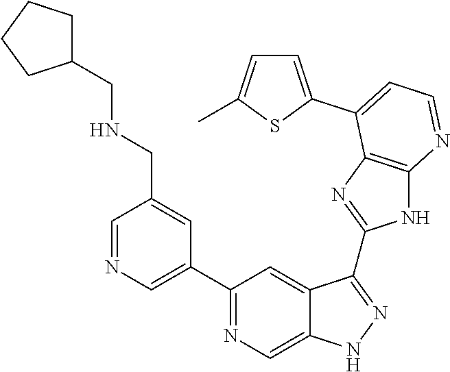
C1=NC=C(C2=NC=C3C(=C2)C(C2=NC4=C(N2)N=CC=C4C2=CC=C(C)S2)=NN3)C=C1CNCC1CCCC1
